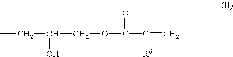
CCC(COC(C(=C)[R6])=O)O
